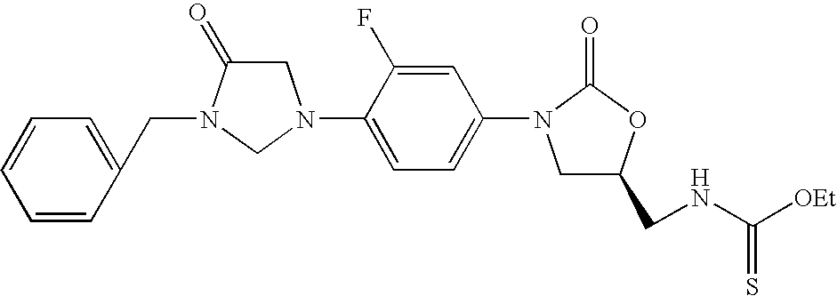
C1C(=O)N(CC2=CC=CC=C2)CN1C1=CC=C(N2CC(CNC([OEt])=S)OC2=O)C=C1F
